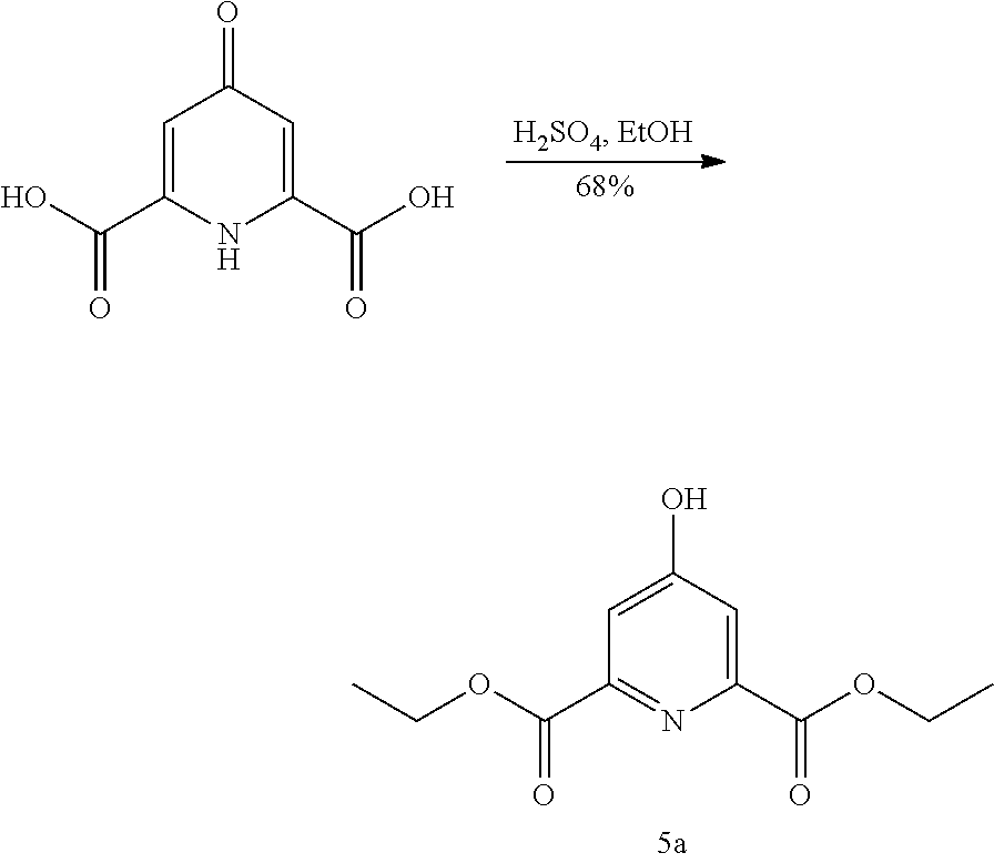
C1=C(C(=O)O)NC(C(=O)O)=CC1=O.C1=C(O)C=C(C(=O)OCC)N=C1C(=O)OCC
